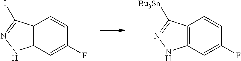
C12=C(C=C(F)C=C1)NN=C2I.C12=C(C=C(F)C=C1)NN=C2[Bu3Sn]
